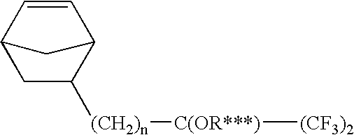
C1C([(CH2)n][C(OR***)][(CF3)2])C2C=CC1C2
